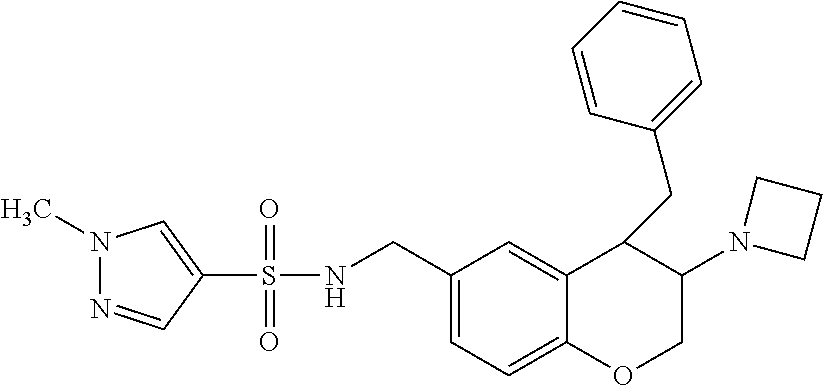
C1=C(CNS(C2=CN(C)N=C2)(=O)=O)C=C2C(=C1)OCC(N1CCC1)C2CC1=CC=CC=C1
